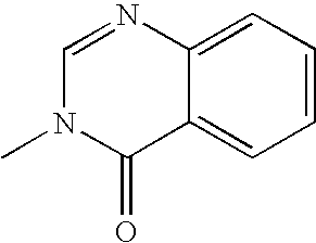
C12=CC=CC=C1C(=O)N(C)C=N2
